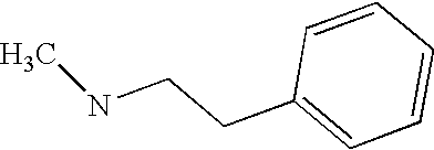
C1=CC=CC(CCNC)=C1
